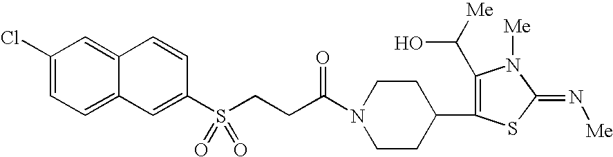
C1(Cl)=CC=C2C(=C1)C=CC(S(CCC(N1CCC(C3=C(C([Me])O)N([Me])C(=N[Me])S3)CC1)=O)(=O)=O)=C2
